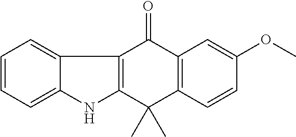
C1=CC=C2C(=C1)NC1=C2C(=O)C2=C(C1(C)C)C=CC(OC)=C2
